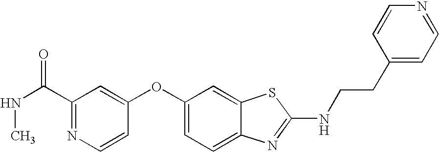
N1=C(C(NC)=O)C=C(OC2=CC=C3C(=C2)SC(NCCC2=CC=NC=C2)=N3)C=C1
